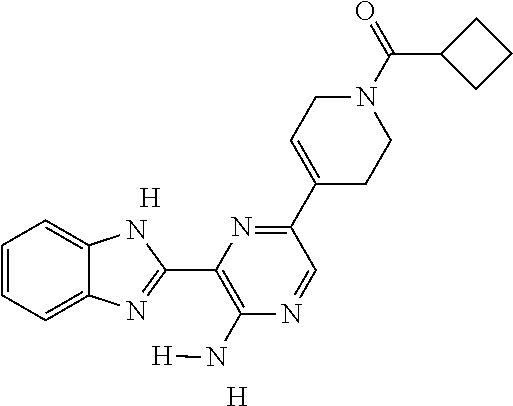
[H].[H].C1=CC=C2C(=C1)NC(C1=C(N[H])N=CC(C3=CCN(C(=O)C4CCC4)CC3)=N1)=N2
